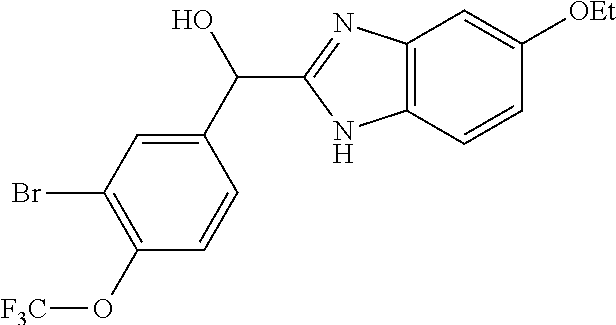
C12=C(C=CC([OEt])=C1)NC(C(C1=CC(Br)=C(O[F3C])C=C1)O)=N2
